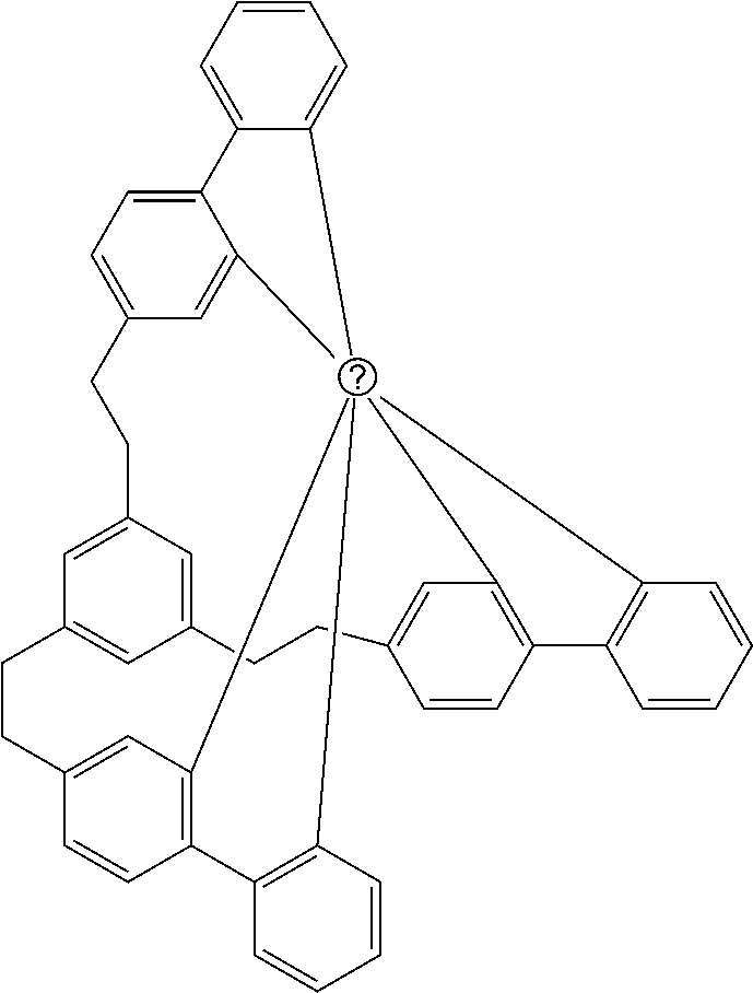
C1CC2=CC3=C(C=C2)C2=C(C=CC=C2)C3245C3=CC(=CC=C3C3=CC=CC=C32)CCC2=CC1=CC(=C2)CCC1=CC4=C(C=C1)C1=C5C=CC=C1
